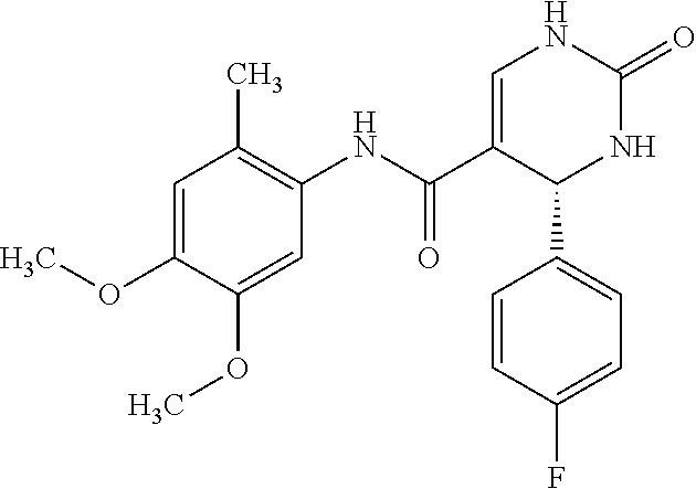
COC1=CC(C)=C(NC(C2=CNC(=O)NC2C2=CC=C(F)C=C2)=O)C=C1OC
